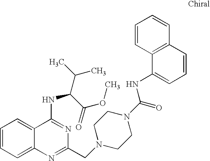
C1=CC=C2C(=C1)C(NC(C(C)C)C(=O)OC)=NC(CN1CCN(C(=O)NC3=CC=CC4=C3C=CC=C4)CC1)=N2
